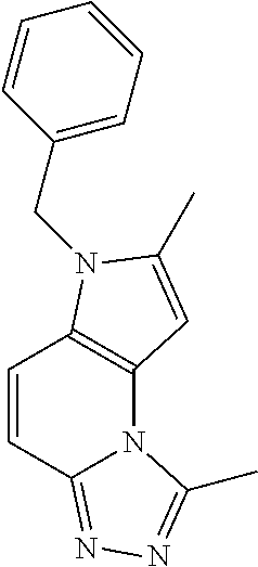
C1=CC2=NN=C(C)N2C2=C1N(CC1=CC=CC=C1)C(C)=C2
